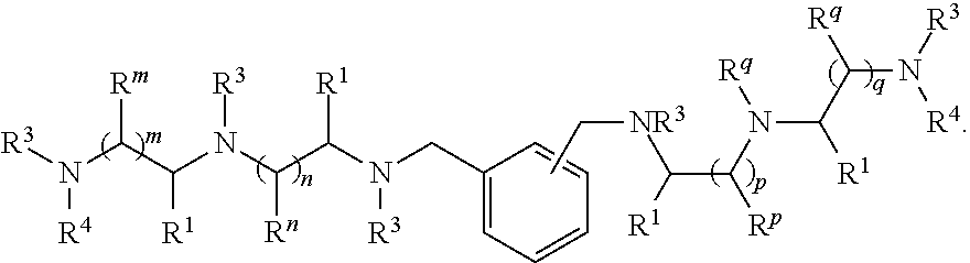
CC[NR3]C(C([Rp])N(C(C([Rq])N([R3])[R4])[R1])[Rq])[R1].C1(CN(C(C([Rn])N(C(C(N([R3])[R4])[Rm])[R1])[R3])[R1])[R3])=CC=CC=C1
